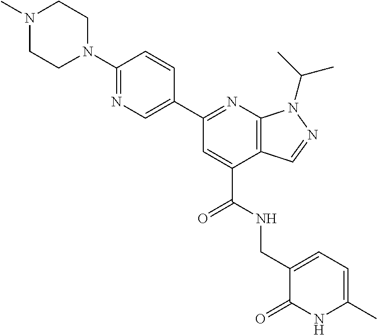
N1=C(N2CCN(C)CC2)C=CC(C2=NC3=C(C(C(=O)NCC4=CC=C(C)NC4=O)=C2)C=NN3C(C)C)=C1
